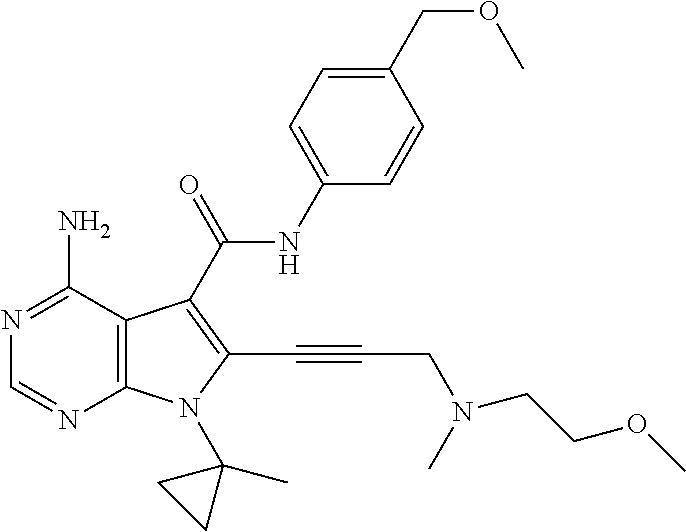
C12=C(C(N)=NC=N1)C(C(=O)NC1=CC=C(COC)C=C1)=C(C#CCN(CCOC)C)N2C1(C)CC1
